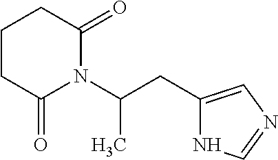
C1(CC(N2C(=O)CCCC2=O)C)=CN=CN1
